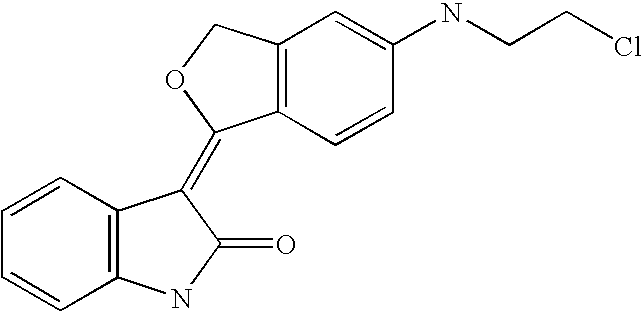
C12=C(C=C(NCCCl)C=C1)COC2=C1C2=C(C=CC=C2)NC1=O
